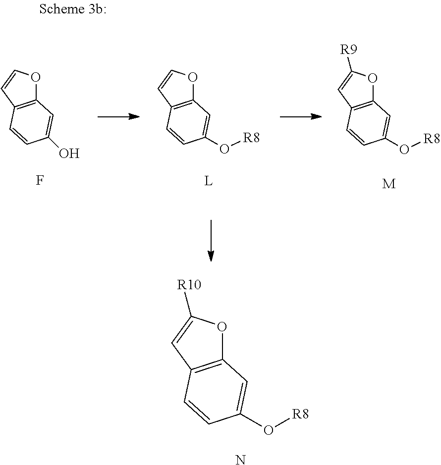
[M].[R9]C1=CC2=C(O1)C=C(O[R8])C=C2.F.O1C2=C(C=C1)C=CC(O)=C2.[L].O1C2=C(C=C1)C=CC(O[R8])=C2.N.[R10]C1=CC2=C(O1)C=C(O[R8])C=C2
